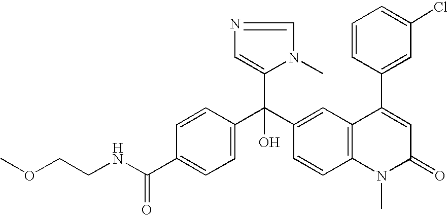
C1=C(C(NCCOC)=O)C=CC(C(C2=CC3=C(C=C2)N(C)C(=O)C=C3C2=CC(Cl)=CC=C2)(C2=CN=CN2C)O)=C1
